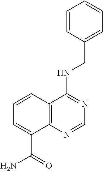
C1=C(CNC2=NC=NC3=C2C=CC=C3C(=O)N)C=CC=C1
